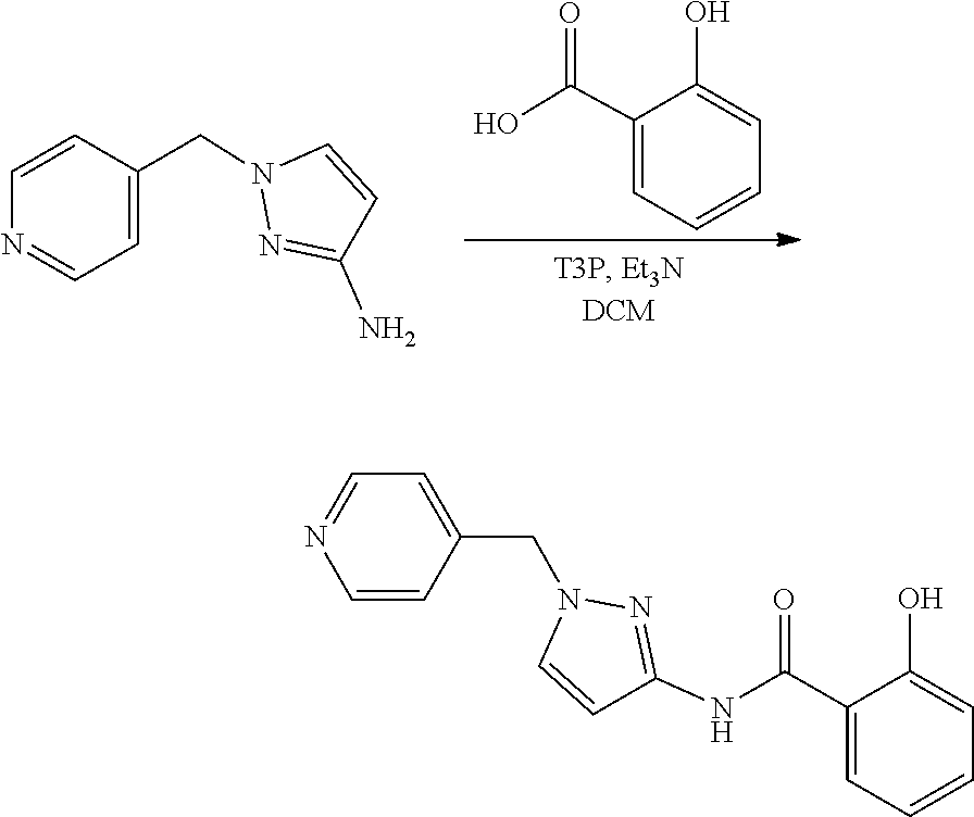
C1(O)=CC=CC=C1C(O)=O.N1(CC2=CC=NC=C2)N=C(N)C=C1.N1(CC2=CC=NC=C2)N=C(NC(=O)C2=CC=CC=C2O)C=C1
